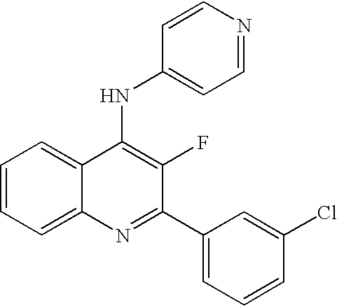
C1=CC=C2C(=C1)C(NC1=CC=NC=C1)=C(F)C(C1=CC=CC(Cl)=C1)=N2
